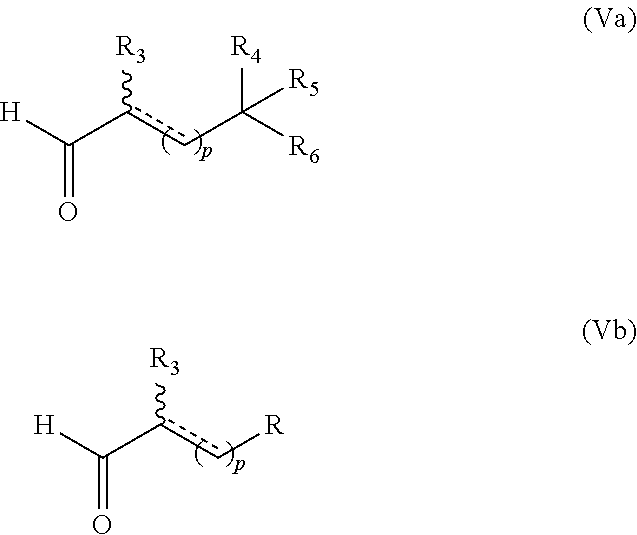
[H]C(c(cC([R6])([R4])[R5])[R3])=O.[H]C(c(c[R])[R3])=O
